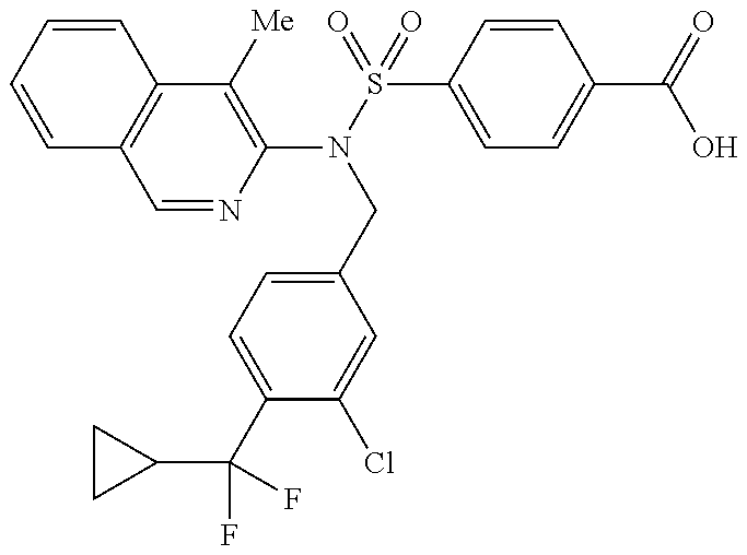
C1=CC=CC2=C1C=NC(N(S(=O)(C1=CC=C(C(=O)O)C=C1)=O)CC1=CC=C(C(F)(F)C3CC3)C(Cl)=C1)=C2[Me]
